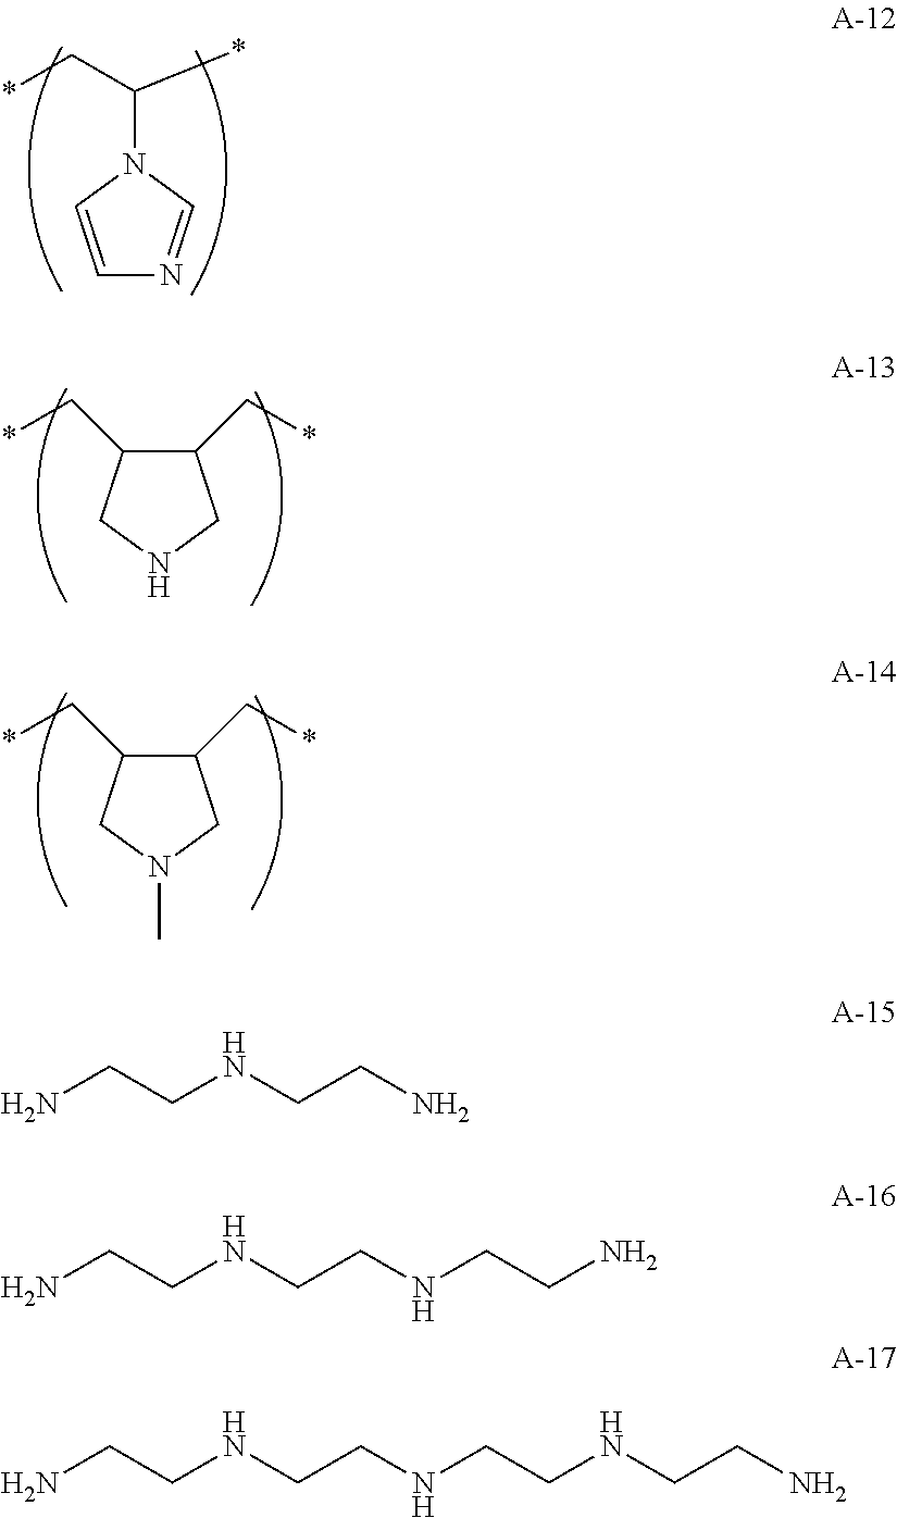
C1=CN(C(C*)*)C=N1.C1(C*)C(C*)CNC1.C1(C*)C(C*)CN(C)C1.NCCNCCN.NCCNCCNCCN.NCCNCCNCCNCCN
